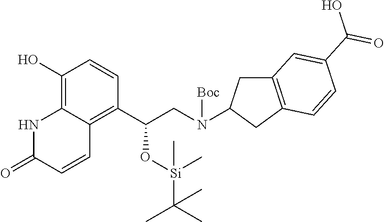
OC1=C2C(=C(C(CN([Boc])C3CC4=C(C3)C=CC(C(O)=O)=C4)O[Si](C(C)(C)C)(C)C)C=C1)C=CC(=O)N2
